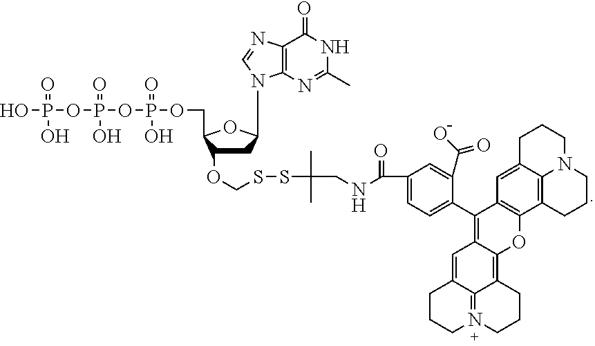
C1C(OCSSC(CNC(=O)C2=CC=C(C3=C4C(=C5C6=N(CCCC6=C4)CCC5)OC4=C3C=C3C5=C4CCCN5CCC3)C(C(O)=O)=C2)(C)C)C(COP(OP(OP(O)(=O)O)(=O)O)(=O)O)OC1N1C2=C(C(=O)NC(C)=N2)N=C1
